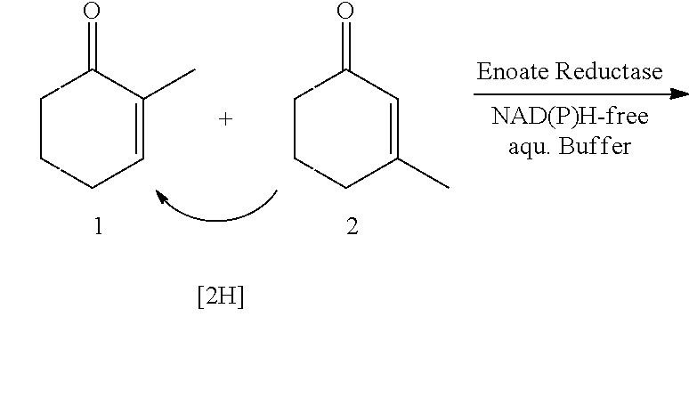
C1CCC=C(C)C1=O.C1CCC(C)=CC1=O
